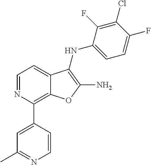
C1(C2=CC(C)=NC=C2)=C2C(=CC=N1)C(NC1=CC=C(F)C(Cl)=C1F)=C(N)O2
